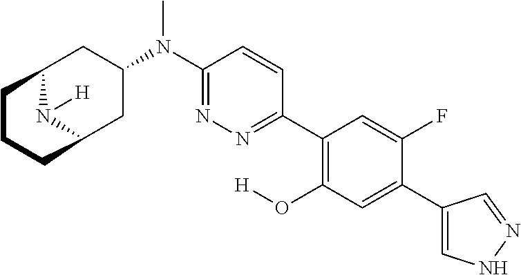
C12N([H])C(CC(N(C3=NN=C(C4=C(O[H])C=C(C5=CNN=C5)C(F)=C4)C=C3)C)C1)CCC2
